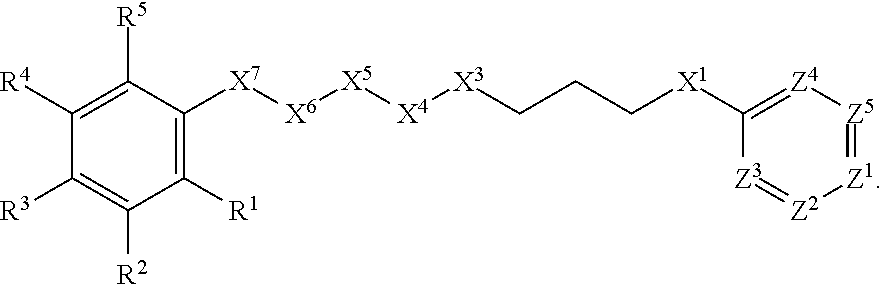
C1([R1])=C([X7][X6][X5][X4][X3]CCC[X1]C2=[Z4][Z5]=[Z1][Z2]=[Z3]2)C([R5])=C([R4])C([R3])=C1[R2]
